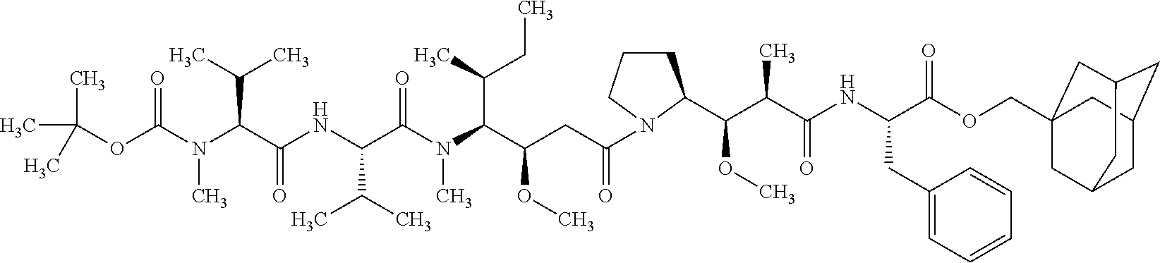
CC(C)(C)OC(N(C(C(NC(C(N(C(C(CC(=O)N1CCCC1C(C(C(NC(C(OCC12CC3CC(CC(C1)C3)C2)=O)CC1=CC=CC=C1)=O)C)OC)OC)C(C)CC)C)=O)C(C)C)=O)C(C)C)C)=O
